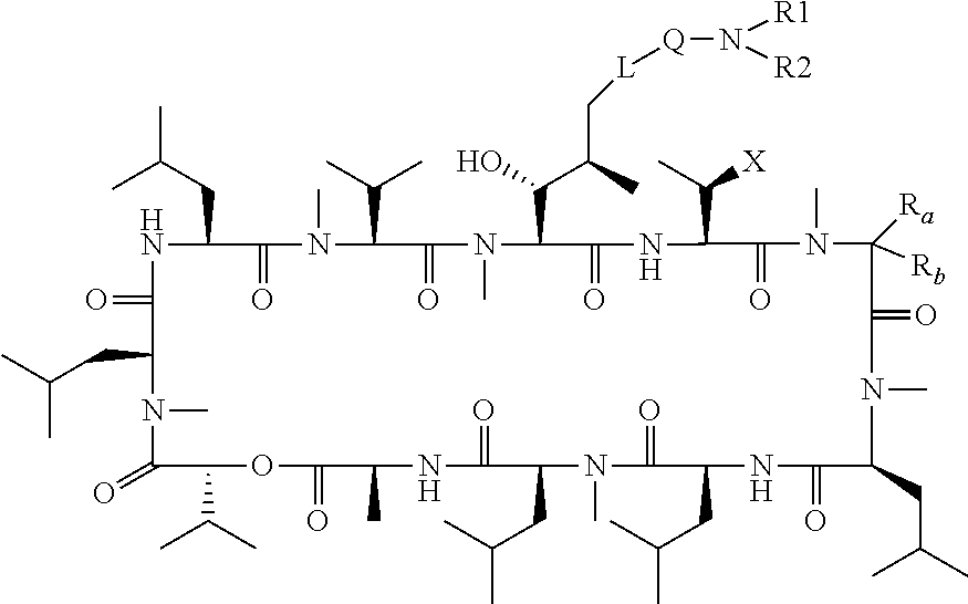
O=C1NC(CC(C)C)C(=O)N(C)C(C(C)C)C(=O)N(C)C(C(C(C)C[L][Q]N([R1])[R2])O)C(=O)NC(C([X])C)C(=O)N(C)C([Ra])([Rb])C(=O)N(C)C(CC(C)C)C(=O)NC(CC(C)C)C(=O)N(C)C(CC(C)C)C(=O)NC(C)C(=O)OC(C(C)C)C(=O)N(C)C1CC(C)C
